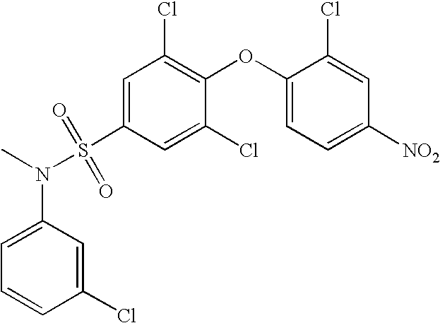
C1=C(S(N(C2=CC=CC(Cl)=C2)C)(=O)=O)C=C(Cl)C(OC2=CC=C([NO2])C=C2Cl)=C1Cl
